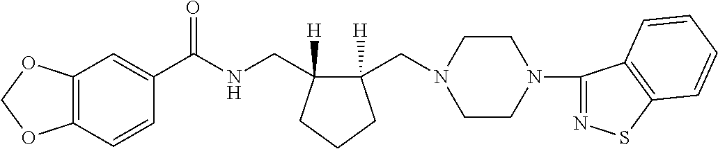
C12=C(C=CC(C(NCC3([H])C(CN4CCN(C5=NSC6=C5C=CC=C6)CC4)([H])CCC3)=O)=C1)OCO2
